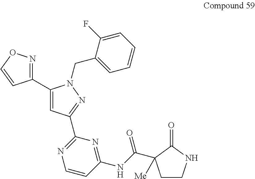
C1(C2=CC(C3=NC=CC(NC(=O)C4([Me])CCNC4=O)=N3)=NN2CC2=CC=CC=C2F)=NOC=C1
